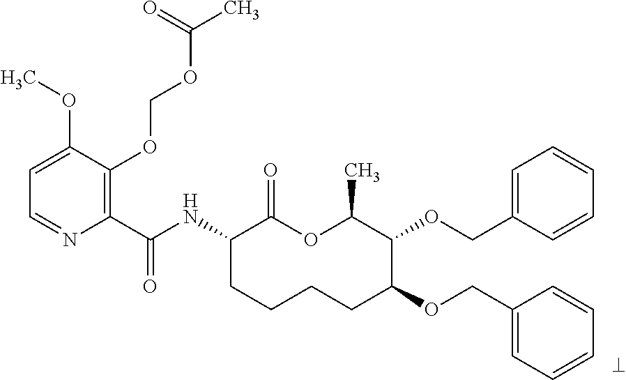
C1(C(NC2CCCCC(OCC3=CC=CC=C3)C(OCC3=CC=CC=C3)C(C)OC2=O)=O)=C(OCOC(C)=O)C(OC)=CC=N1
